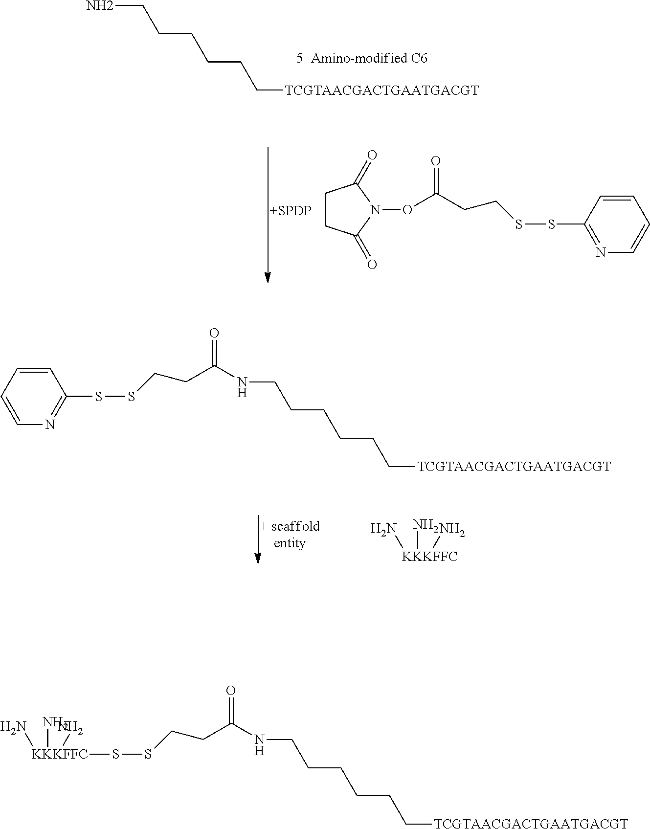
[+SPDP].C1CC(=O)N(OC(CCSSC2=NC=CC=C2)=O)C1=O.NCCCCCC[TCGTAACGACTGAATGACGT].C(C[TCGTAACGACTGAATGACGT])CCCCNC(CCSSC1=NC=CC=C1)=O.[KKKFFC](N)(N)N.C(C[TCGTAACGACTGAATGACGT])CCCCNC(CCSS[KKKFFC](N)(N)N)=O
